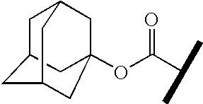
O(C(C(C)C)=O)C12CC3CC(CC(C1)C3)C2
